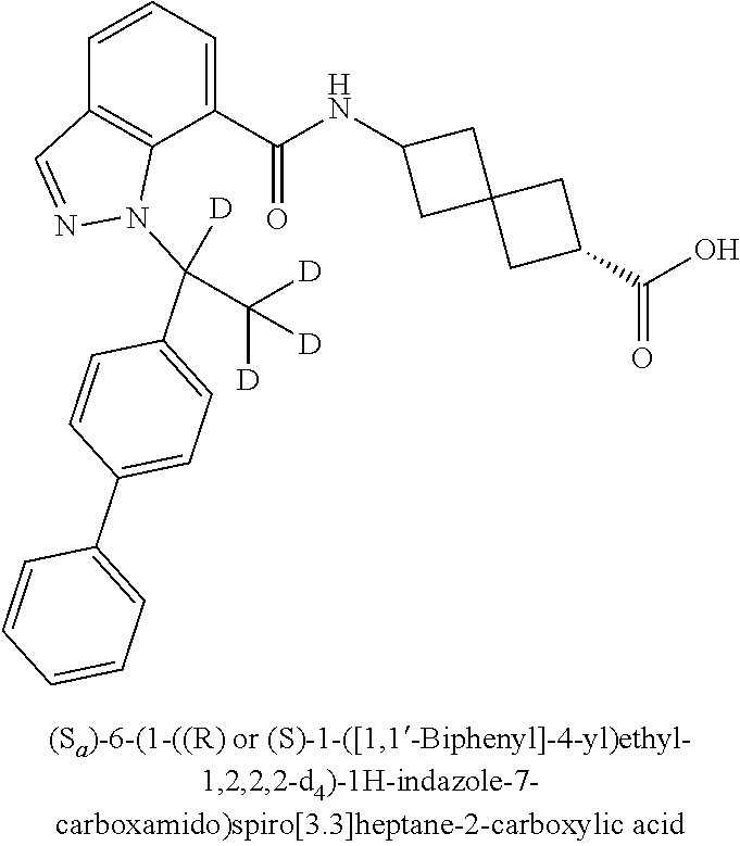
C1=CC=C(C(NC2CC3(C2)CC(C(O)=O)C3)=O)C2=C1C=NN2C(C1=CC=C(C2=CC=CC=C2)C=C1)(C([D])([D])[D])[D]
